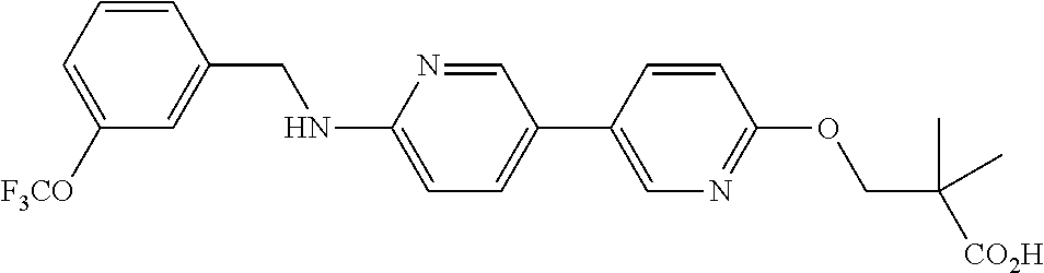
C1([F3CO])=CC=CC(CNC2=CC=C(C3=CN=C(OCC([CO2H])(C)C)C=C3)C=N2)=C1
